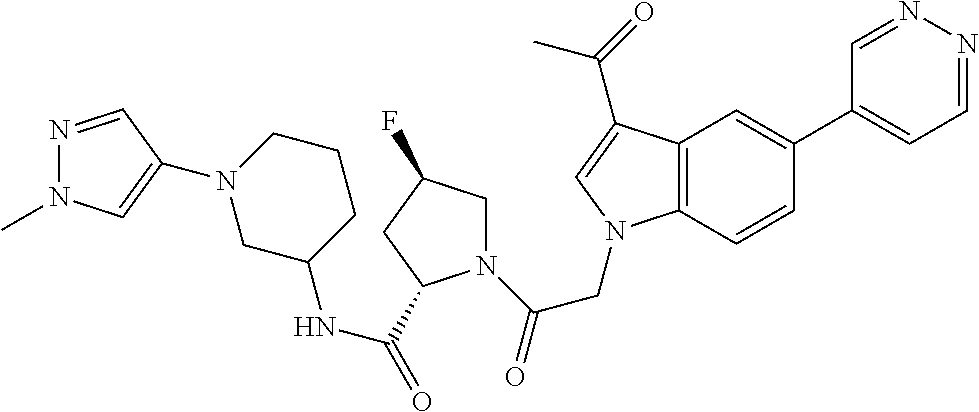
C1=NN=CC=C1C1=CC2=C(C=C1)N(CC(N1CC(F)CC1C(=O)NC1CCCN(C3=CN(C)N=C3)C1)=O)C=C2C(=O)C
